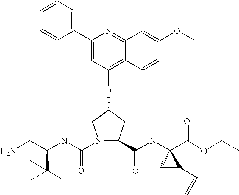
NCC(NC(=O)N1C(C(NC2(C(OCC)=O)CC2C=C)=O)CC(OC2=C3C(=NC(C4=CC=CC=C4)=C2)C=C(OC)C=C3)C1)C(C)(C)C
